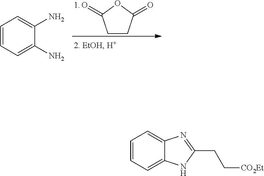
C1CC(=O)OC1=O.C1=CC=C(N)C(N)=C1.C1=CC=C2C(=C1)N=C(CC[CO2Et])N2
